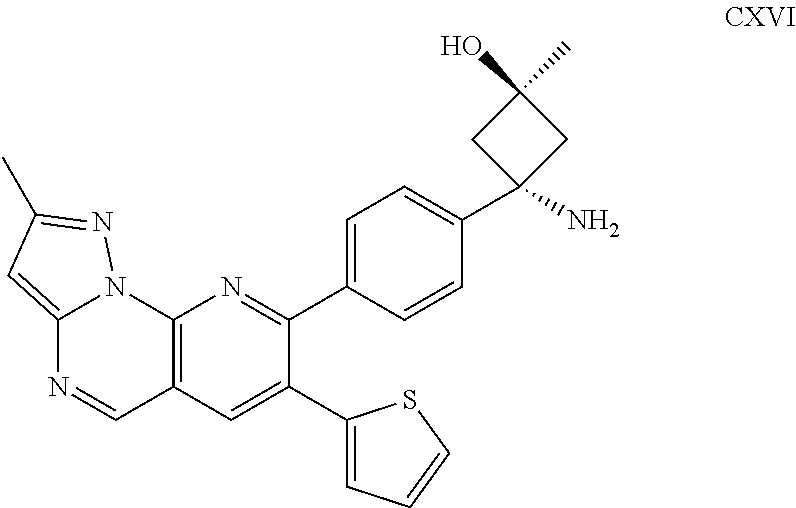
C12=C(C=C(C3=CC=CS3)C(C3=CC=C(C4(N)CC(O)(C)C4)C=C3)=N1)C=NC1=CC(C)=NN21
